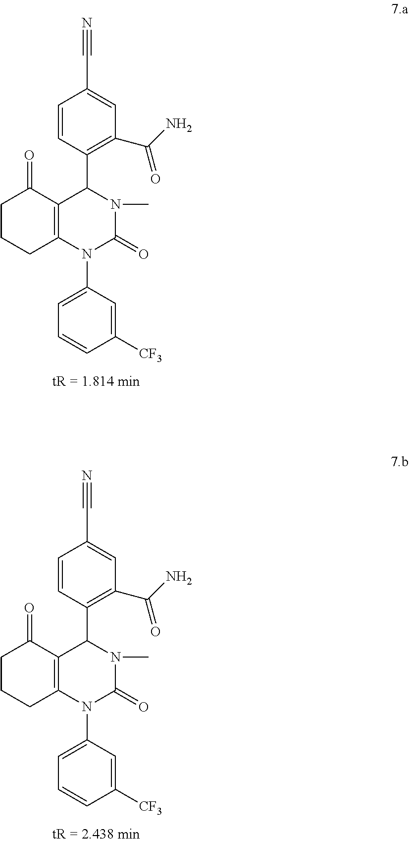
C12=C(N(C3=CC=CC([CF3])=C3)C(=O)N(C)C1C1=C(C(N)=O)C=C(C#N)C=C1)CCCC2=O.C12=C(N(C3=CC=CC([CF3])=C3)C(=O)N(C)C1C1=C(C(N)=O)C=C(C#N)C=C1)CCCC2=O
